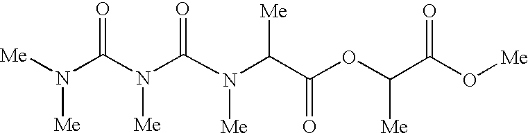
[Me]N(C(N(C(=O)N(C(C(OC([Me])C(O[Me])=O)=O)[Me])[Me])[Me])=O)[Me]
